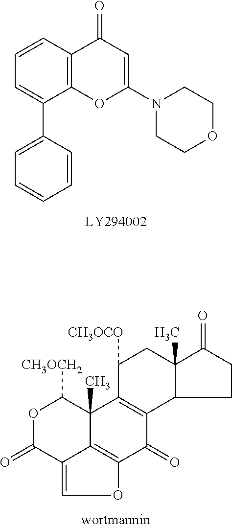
C12=C(C=CC=C1C1=CC=CC=C1)C(=O)C=C(N1CCOCC1)O2.O1C(=O)C2=COC3=C2C(C)(C1[CH3OCH2])C1=C(C3=O)C2C(C)(CC1[CH3OCO])C(=O)CC2
